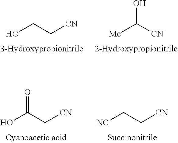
OCC[CN].[Me]C([CN])O.OC(C[CN])=O.[NC]CC[CN]
